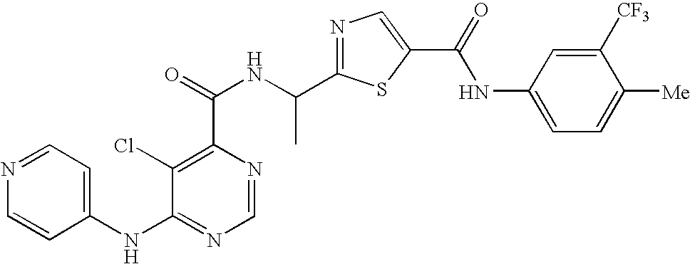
C1=NC(C(=O)NC(C2=NC=C(C(NC3=CC=C([Me])C([CF3])=C3)=O)S2)C)=C(Cl)C(NC2=CC=NC=C2)=N1
